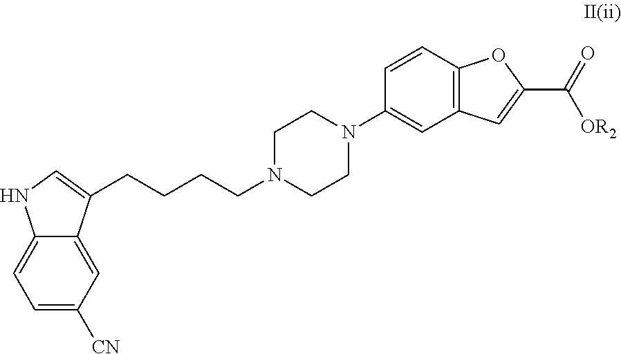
C1=C([CN])C=C2C(=C1)NC=C2CCCCN1CCN(C2=CC3=C(C=C2)OC(C(=O)[OR2])=C3)CC1
